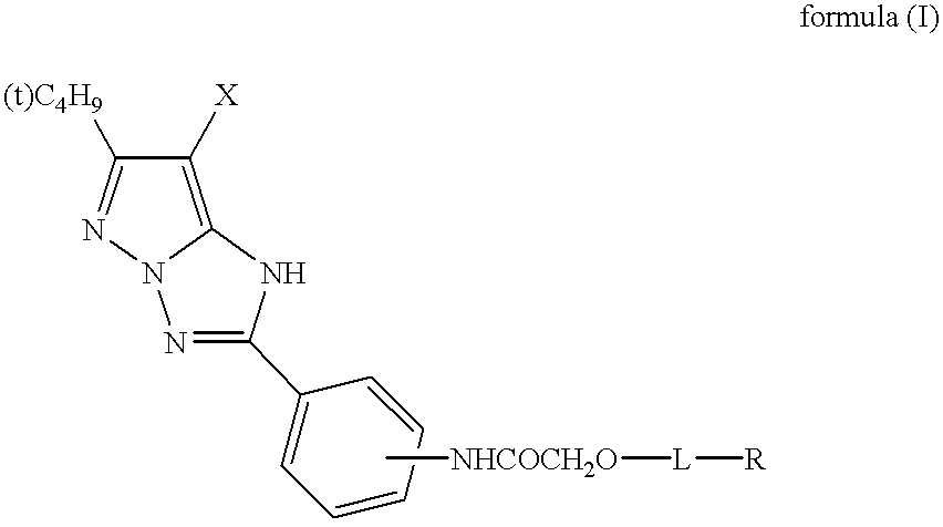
C1([X])=C2N(N=C1[(t)C4H9])N=C(C1=CC=CC=C1)N2.C[NHCOCH2O][L][R]
